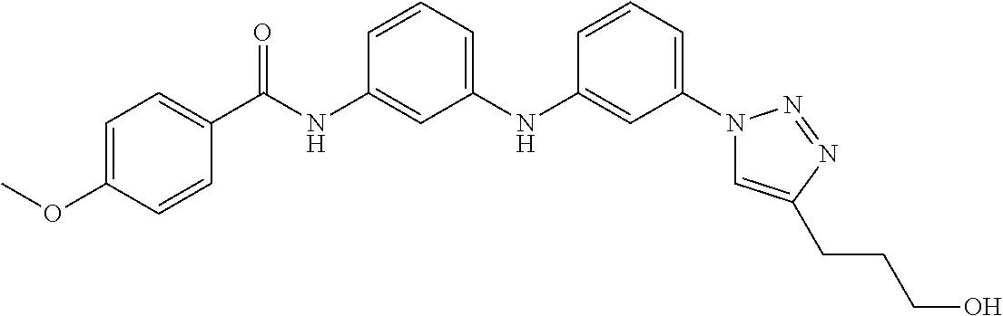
N1(C2=CC=CC(NC3=CC=CC(NC(C4=CC=C(OC)C=C4)=O)=C3)=C2)C=C(CCCO)N=N1
